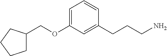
C1(COC2=CC=CC(CCCN)=C2)CCCC1
